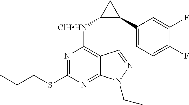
N1=C(SCCC)N=C2C(=C1[ClHHN]C1C(C3=CC=C(F)C(F)=C3)C1)C=NN2CC
